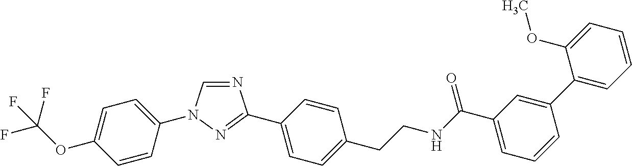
N1=CN(C2=CC=C(OC(F)(F)F)C=C2)N=C1C1=CC=C(CCNC(C2=CC=CC(C3=CC=CC=C3OC)=C2)=O)C=C1
